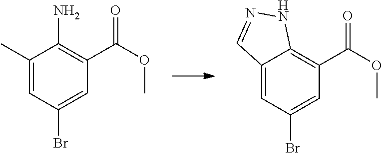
C1(C)=CC(Br)=CC(C(OC)=O)=C1N.C12=CC(Br)=CC(C(OC)=O)=C1NN=C2
